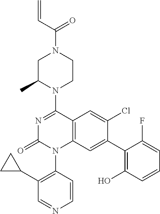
C(N1CC(C)N(C2=NC(=O)N(C3=C(C4CC4)C=NC=C3)C3=C2C=C(Cl)C(C2=C(O)C=CC=C2F)=C3)CC1)(C=C)=O
